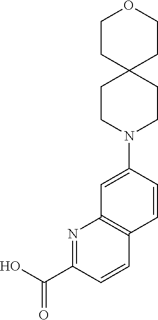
OC(C1=NC2=C(C=C1)C=CC(N1CCC3(CC1)CCOCC3)=C2)=O
